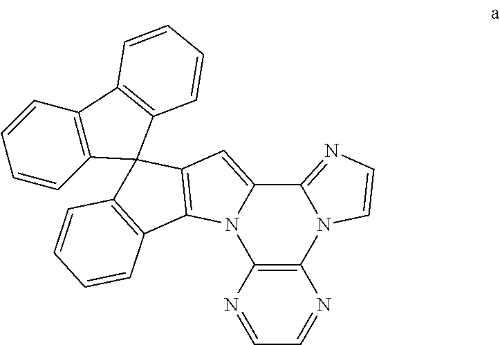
C12=C(N=CC=N1)N1C(=NC=C1)C1=CC3=C(N21)C1=C(C32C3=C(C=CC=C3)C3=C2C=CC=C3)C=CC=C1
